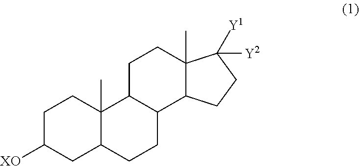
C1C([XO])CC2C(C)(C1)C1C(CC2)C2C(C)(CC1)C([Y2])([Y1])CC2
